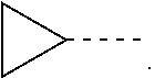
C1(C)CC1
